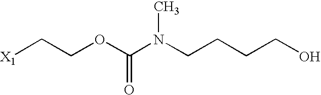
[X1]CCOC(N(CCCCO)C)=O
